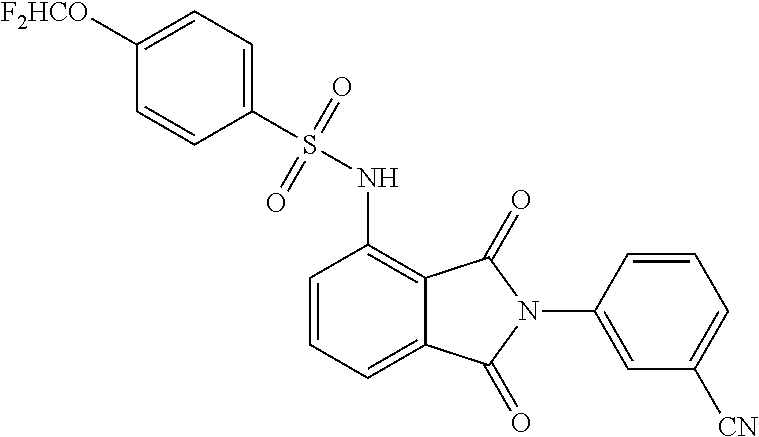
C1=CC=C2C(=C1NS(C1=CC=C([F2HCO])C=C1)(=O)=O)C(=O)N(C1=CC([CN])=CC=C1)C2=O
